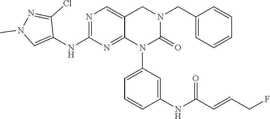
C1=CC(CN2CC3=CN=C(NC4=CN(C)N=C4Cl)N=C3N(C3=CC=CC(NC(C=CCF)=O)=C3)C2=O)=CC=C1
